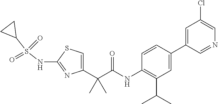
C1=C(C(C(NC2=C(C(C)C)C=C(C3=CC(Cl)=CN=C3)C=C2)=O)(C)C)N=C(NS(C2CC2)(=O)=O)S1
